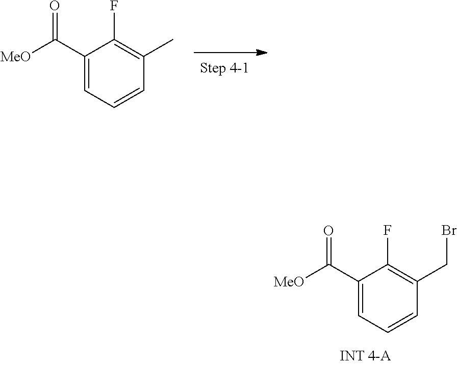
C1(C([MeO])=O)=CC=CC(CBr)=C1F.C1(C([MeO])=O)=CC=CC(C)=C1F
